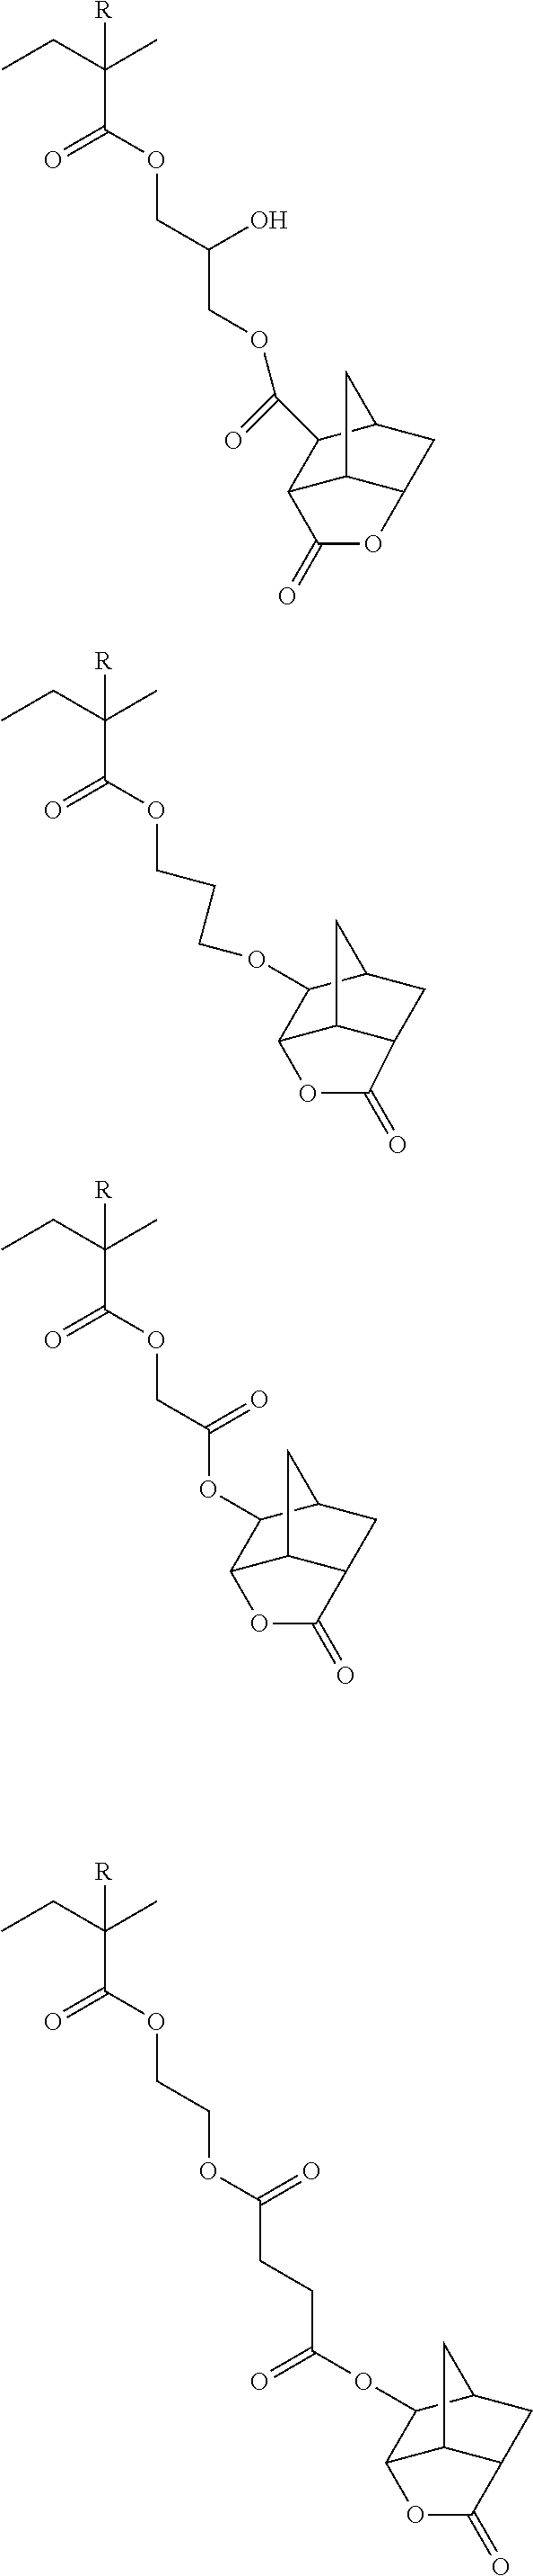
CCC(C)([R])C(=O)OCC(O)COC(=O)C1C2C3C(CC1C3)OC2=O.CCC(C)([R])C(=O)OCCCOC1C2C3C(CC1C3)C(=O)O2.CCC(C)([R])C(=O)OCC(=O)OC1C2C3C(CC1C3)C(=O)O2.CCC(C)([R])C(=O)OCCOC(=O)CCC(=O)OC1C2C3C(CC1C3)C(=O)O2
